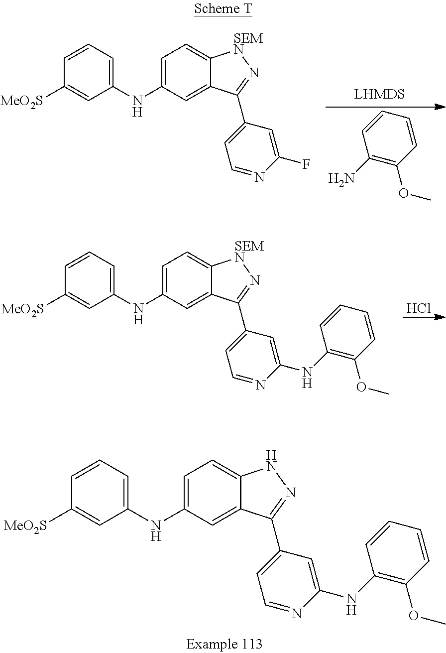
C1(N)=C(OC)C=CC=C1.C1(NC2=CC=C3C(=C2)C(C2=CC=NC(F)=C2)=N[SEMN]3)=CC=CC([MeO2S])=C1.Cl.C1(NC2=CC=C3C(=C2)C(C2=CC=NC(NC4=C(OC)C=CC=C4)=C2)=N[SEMN]3)=CC=CC([MeO2S])=C1.C1(NC2=CC=C3C(=C2)C(C2=CC=NC(NC4=C(OC)C=CC=C4)=C2)=NN3)=CC=CC([MeO2S])=C1
